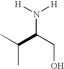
C(C)(C(CO)N([H])[H])C
